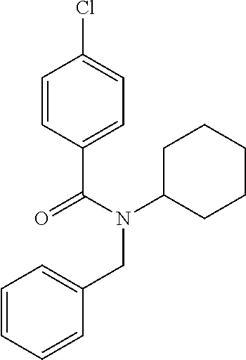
C1=CC(C(N(C2CCCCC2)CC2=CC=CC=C2)=O)=CC=C1Cl
